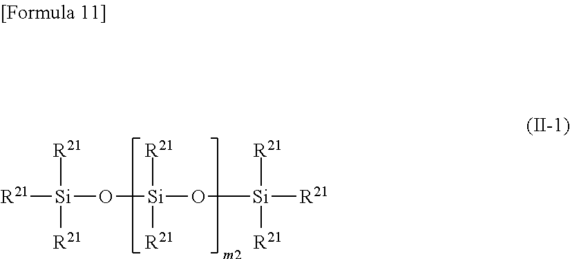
[R21][Si]([R21])(O[Si](O[Si]([R21])([R21])[R21])([R21])[R21])[R21]
